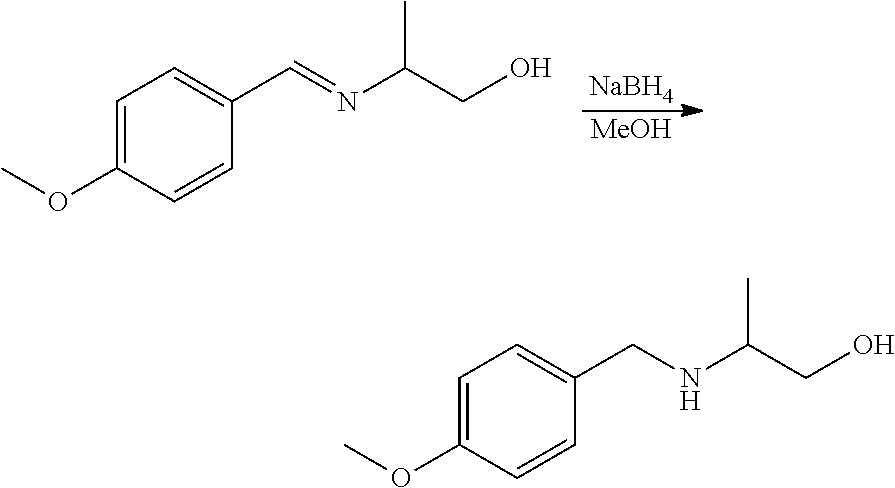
C1=C(OC)C=CC(C=NC(CO)C)=C1.[NaBH4].[MeOH].C1=C(OC)C=CC(CNC(CO)C)=C1
